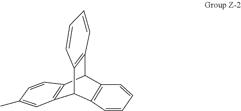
C12C3=C(C(C4=C1C=CC=C4)C1=C2C=CC=C1)C=CC(C)=C3
